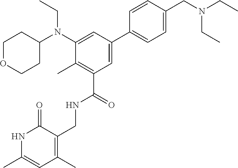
C1=CC(CN(CC)CC)=CC=C1C1=CC(C(=O)NCC2=C(C)C=C(C)NC2=O)=C(C)C(N(C2CCOCC2)CC)=C1
